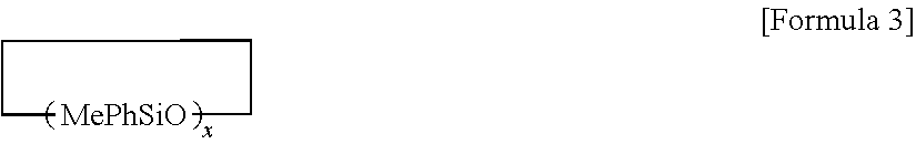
[MePhSiO]1CCCC1
